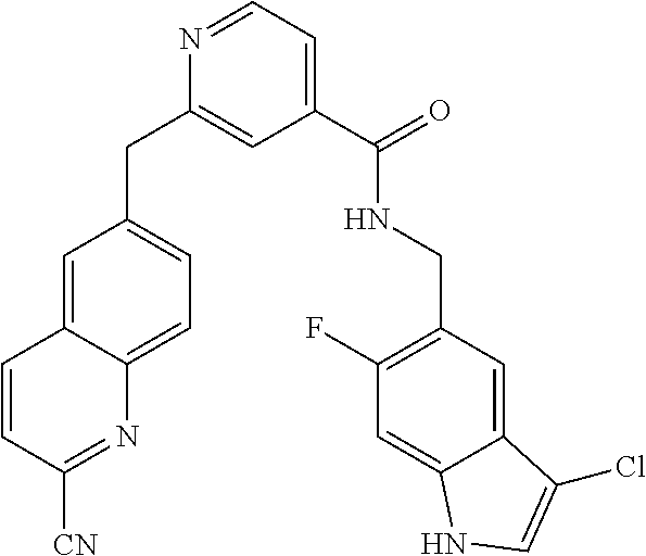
C1=C2C(=CC=C1CC1=CC(C(NCC3=C(F)C=C4C(=C3)C(Cl)=CN4)=O)=CC=N1)N=C([CN])C=C2
